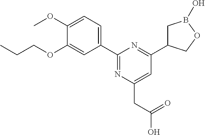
C1(C2=NC(CC(O)=O)=CC(C3CB(O)OC3)=N2)=CC=C(OC)C(OCCC)=C1
